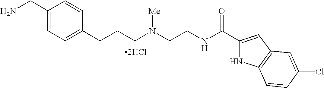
[2HCl].C1(CN)=CC=C(CCCN(CCNC(C2=CC3=C(N2)C=CC(Cl)=C3)=O)[Me])C=C1
